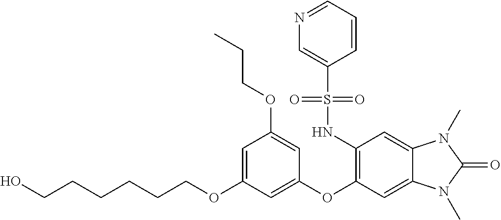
C1=C(OCCCCCCO)C=C(OC2=C(NS(C3=CN=CC=C3)(=O)=O)C=C3C(=C2)N(C)C(=O)N3C)C=C1OCCC
